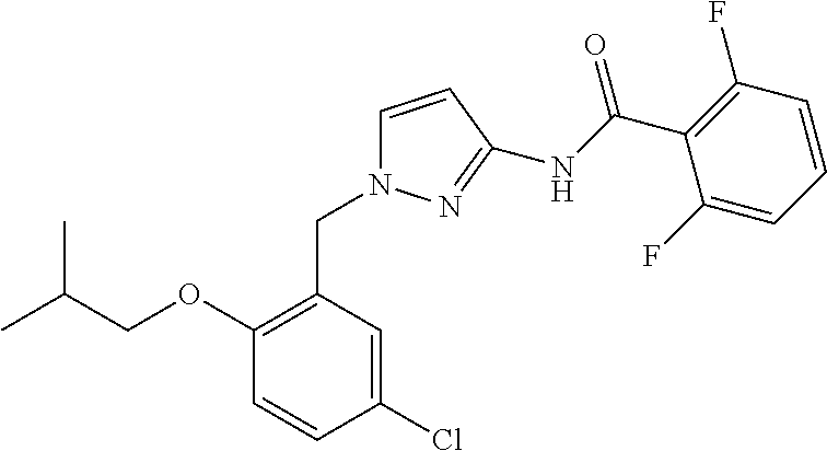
C1(Cl)=CC(CN2C=CC(NC(=O)C3=C(F)C=CC=C3F)=N2)=C(OCC(C)C)C=C1
